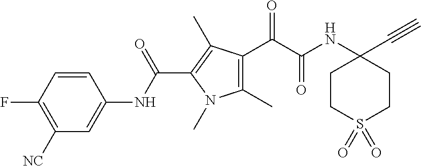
C1(C)=C(C(=O)C(=O)NC2(C#C)CCS(=O)(=O)CC2)C(C)=C(C(NC2=CC([NC])=C(F)C=C2)=O)N1C
